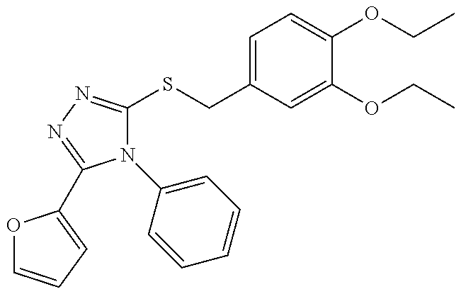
N1(C2=CC=CC=C2)C(SCC2=CC=C(OCC)C(OCC)=C2)=NN=C1C1=CC=CO1
